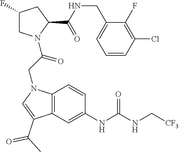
C(NC(C1CC(F)CN1C(CN1C2=C(C(C(C)=O)=C1)C=C(NC(NC[CF3])=O)C=C2)=O)=O)C1=CC=CC(Cl)=C1F
